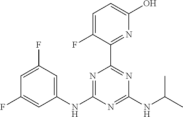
N1=C(NC2=CC(F)=CC(F)=C2)N=C(NC(C)C)N=C1C1=NC(O)=CC=C1F
